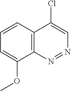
C12=C(N=NC=C1Cl)C(OC)=CC=C2
